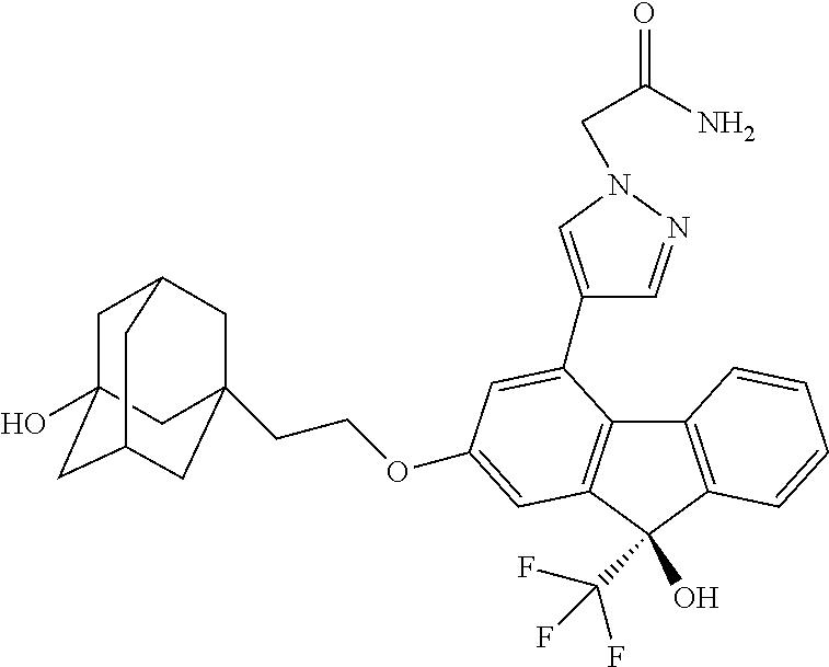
C1C2(O)CC3CC(CCOC4=CC5=C(C6=C(C5(O)C(F)(F)F)C=CC=C6)C(C5=CN(CC(=O)N)N=C5)=C4)(CC1C3)C2
